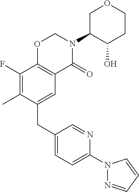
C1(CC2=CC3=C(C(F)=C2C)OCN(C2C(O)CCOC2)C3=O)=CC=C(N2N=CC=C2)N=C1
